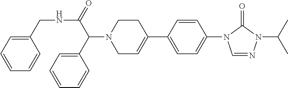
N(C(C(N1CC=C(C2=CC=C(N3C=NN(C(C)C)C3=O)C=C2)CC1)C1=CC=CC=C1)=O)CC1=CC=CC=C1
